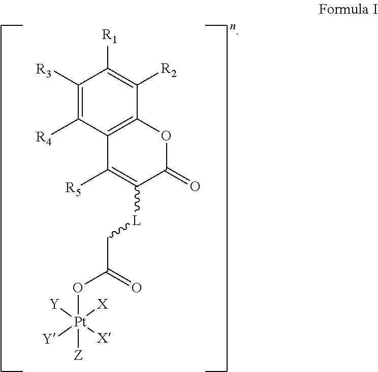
C1([R3])=C([R4])C2=C(C([R2])=C1[R1])OC(=O)C([L]CC(O[Pt]([Z])([X])([X])([Y])[Y])=O)=C2[R5]
